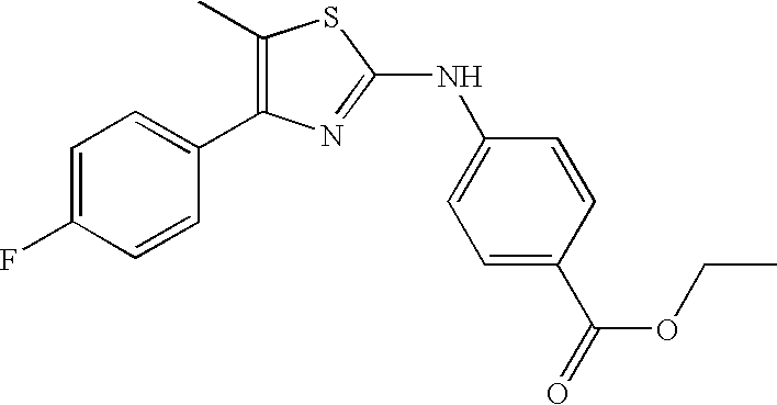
CC1=C(C2=CC=C(F)C=C2)N=C(NC2=CC=C(C(=O)OCC)C=C2)S1
